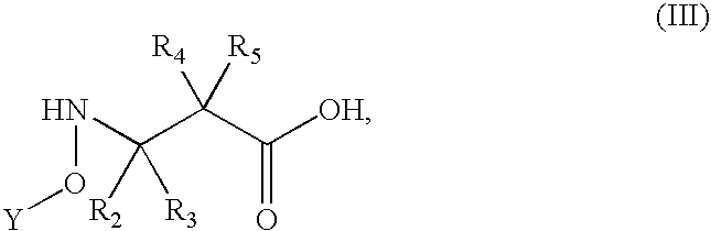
[OH]C(C(C(NO[Y])([R2])[R3])([R5])[R4])=O
